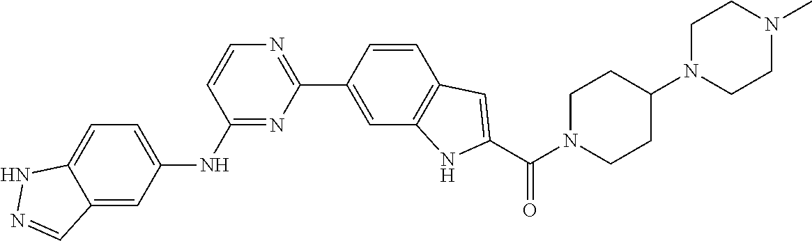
C12=CC=C(NC3=NC(C4=CC5=C(C=C4)C=C(C(=O)N4CCC(N6CCN(C)CC6)CC4)N5)=NC=C3)C=C1C=NN2
